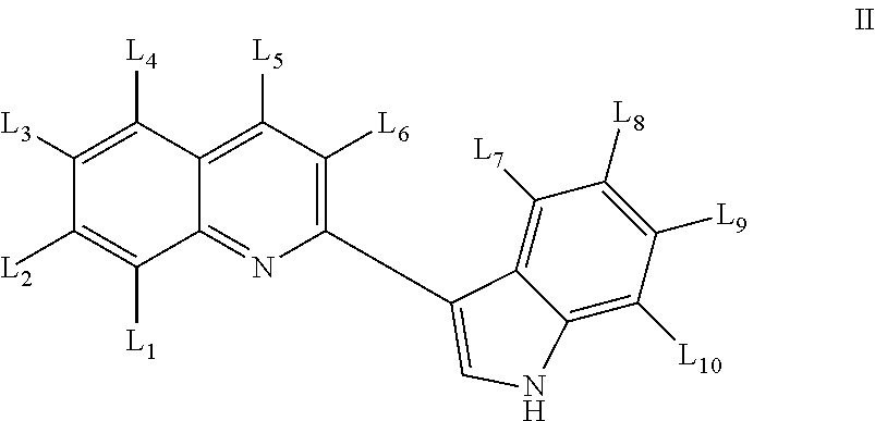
C1([L3])=C([L4])C2=C([L5])C([L6])=C(CC3=CNC4=C([L10])C([L9])=C([L8])C([L7])=C43)N=C2C([L1])=C1[L2]
